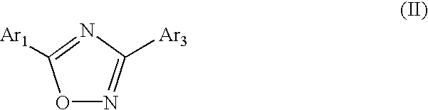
N1=C([Ar1])ON=C1[Ar3]
